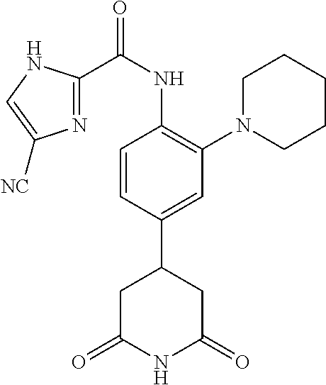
C1=CC(C2CC(=O)NC(=O)C2)=CC(N2CCCCC2)=C1NC(C1=NC([NC])=CN1)=O
